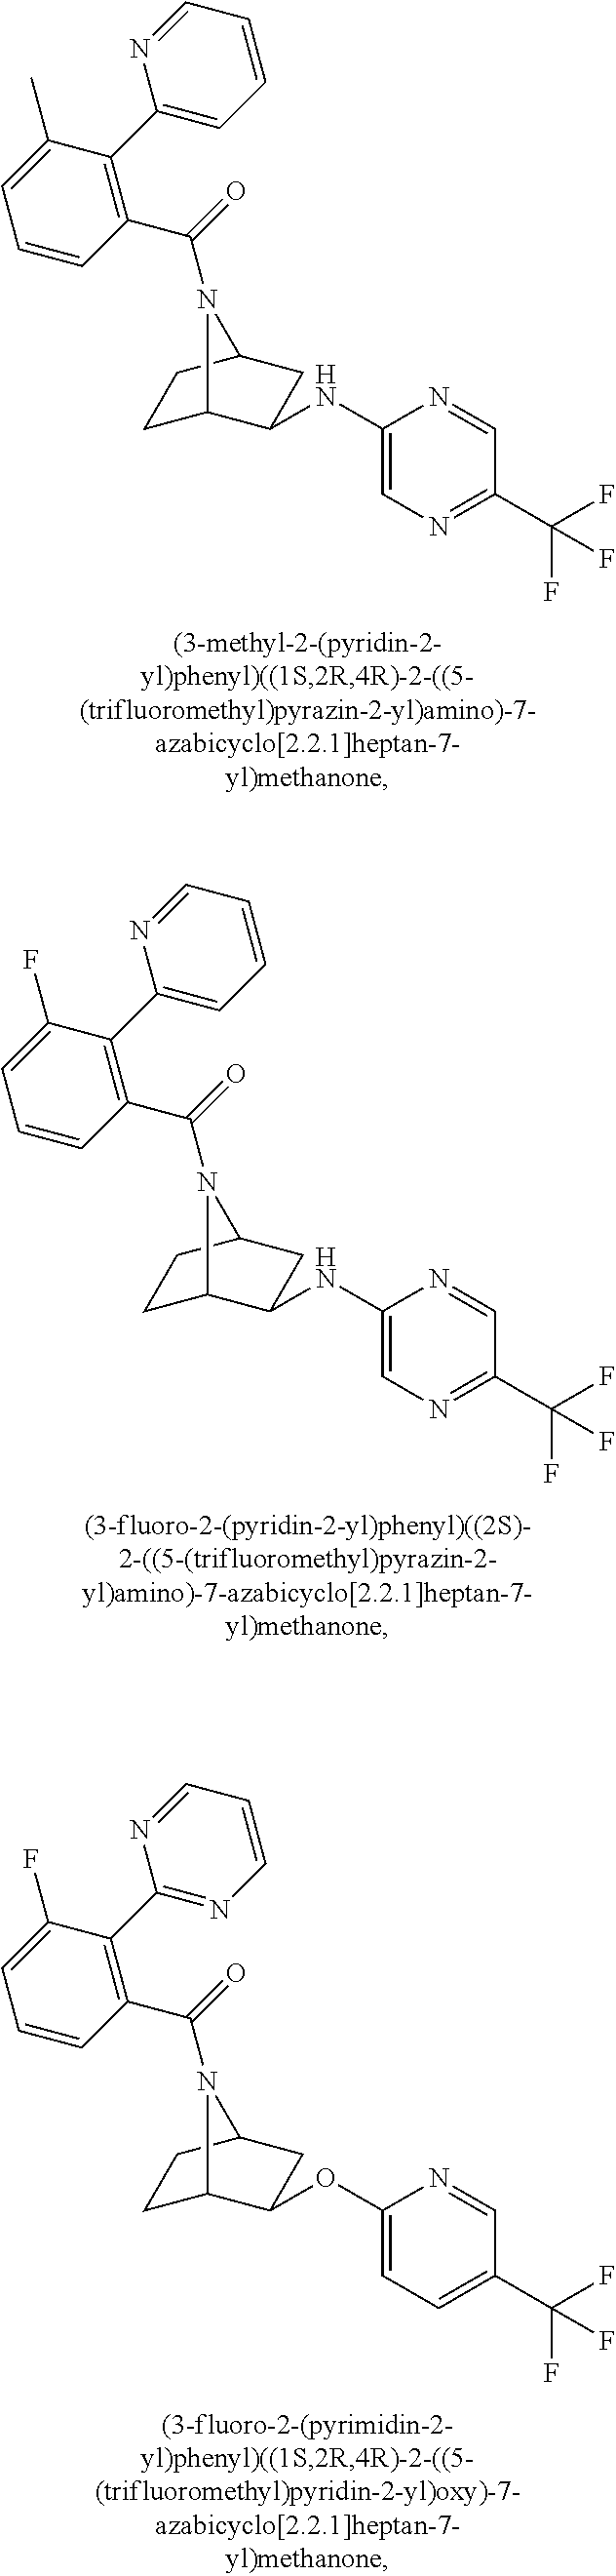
C(=O)(N1C2CCC1CC2NC1=CN=C(C(F)(F)F)C=N1)C1=C(C2=CC=CC=N2)C(C)=CC=C1.C(=O)(N1C2CCC1CC2NC1=CN=C(C(F)(F)F)C=N1)C1=C(C2=CC=CC=N2)C(F)=CC=C1.C(=O)(N1C2CCC1CC2OC1=CC=C(C(F)(F)F)C=N1)C1=C(C2=NC=CC=N2)C(F)=CC=C1
